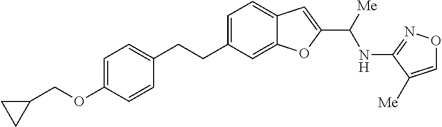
C1=C(OCC2CC2)C=CC(CCC2=CC=C3C(=C2)OC(C([Me])NC2=NOC=C2[Me])=C3)=C1
